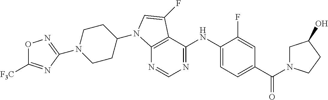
N1(C2=NOC([F3C])=N2)CCC(N2C3=C(C(NC4=CC=C(C(N5CC(O)CC5)=O)C=C4F)=NC=N3)C(F)=C2)CC1
